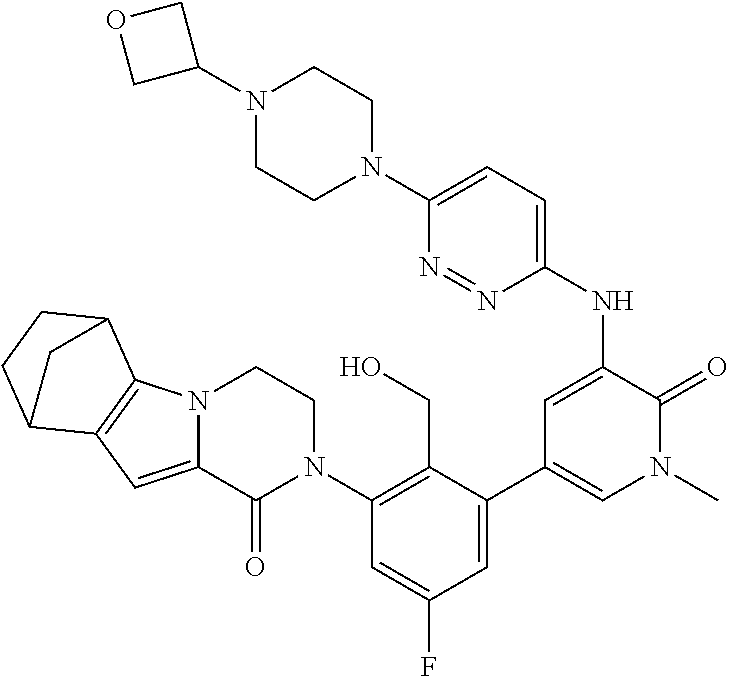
N12C(=CC3=C1C1CCC3C1)C(=O)N(C1=C(CO)C(C3=CN(C)C(=O)C(NC4=CC=C(N5CCN(C6COC6)CC5)N=N4)=C3)=CC(F)=C1)CC2
